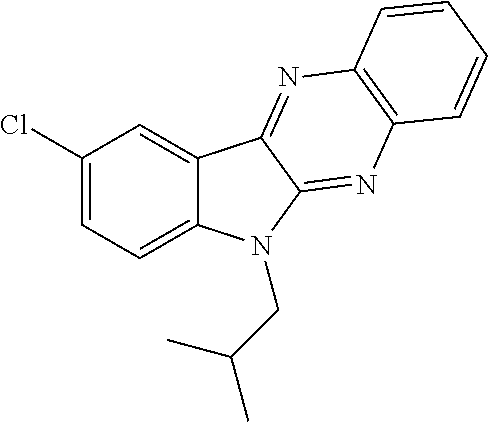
C1(Cl)=CC=C2C(=C1)C1=NC3=C(N=C1N2CC(C)C)C=CC=C3
